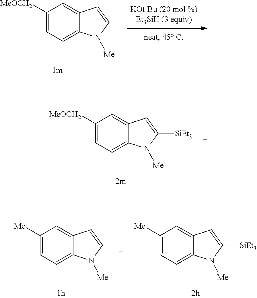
C1([MeOCH2])=CC=C2C(=C1)C=C([SiEt3])N2[Me].C1([MeOCH2])=CC=C2C(=C1)C=CN2[Me].C1([Me])=CC=C2C(=C1)C=CN2[Me].C1([Me])=CC=C2C(=C1)C=C([SiEt3])N2[Me]
